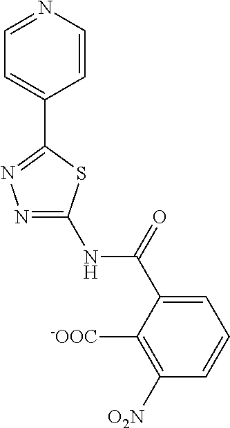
N1=C(NC(C2=CC=CC([O2N])=C2[-OOC])=O)SC(C2=CC=NC=C2)=N1
